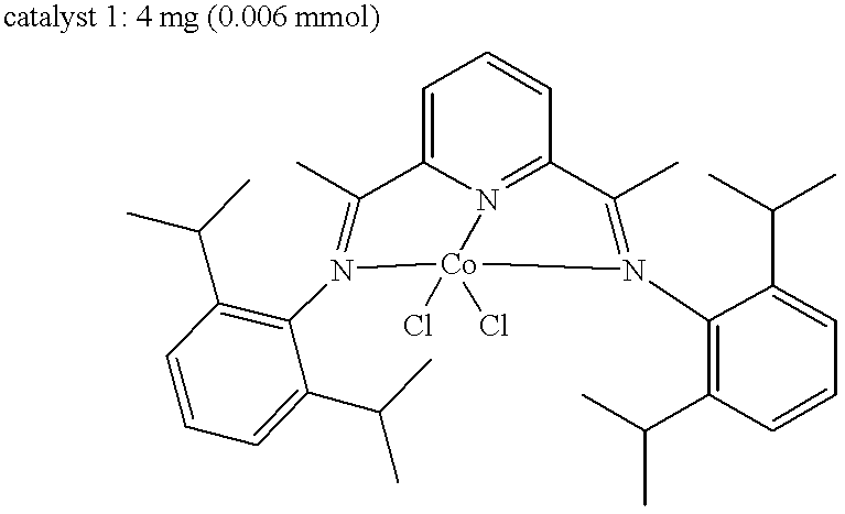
C1=C2N=C(C=C1)C(C)=N(C1=C(C(C)C)C=CC=C1C(C)C)[Co](Cl)(Cl)N(C1=C(C(C)C)C=CC=C1C(C)C)=C2C
